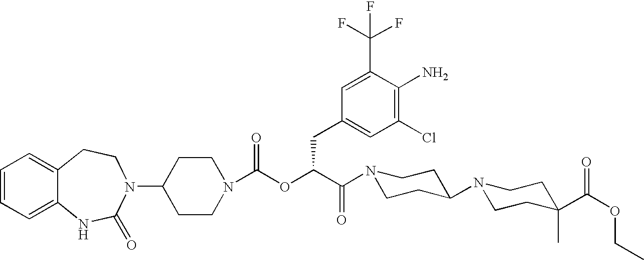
C1(N2C(=O)NC3=CC=CC=C3CC2)CCN(C(OC(C(=O)N2CCC(N3CCC(C(OCC)=O)(C)CC3)CC2)CC2=CC(Cl)=C(N)C(C(F)(F)F)=C2)=O)CC1
